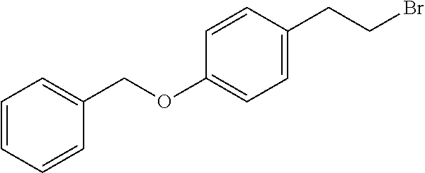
C1=CC=CC(COC2=CC=C(CCBr)C=C2)=C1
